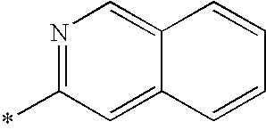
*C1=NC=C2C(=C1)C=CC=C2
